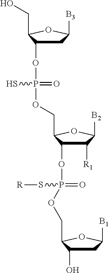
C1C(OP(=O)(OCC2C(OP(=O)(S[R])OCC3C(O)CC([B1])O3)C([R1])C([B2])O2)S)C(CO)OC1[B3]
